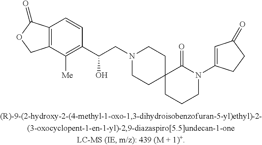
C12=C(C=CC(C(O)CN3CCC4(CC3)CCCN(C3=CC(=O)CC3)C4=O)=C1[Me])C(=O)OC2
